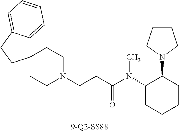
N1(CCC(N(C2CCCCC2N2CCCC2)C)=O)CCC2(CC1)C1=CC=CC=C1CC2
